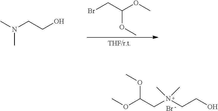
Br.C(CN(CCO)(C)C)(OC)OC.CN(CCO)C.BrCC(OC)OC
